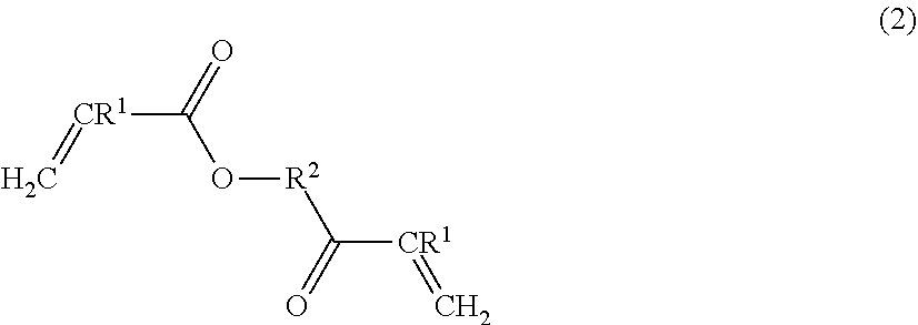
[CR1](C(=O)O[R2]C(=O)[CR1]=C)=C
